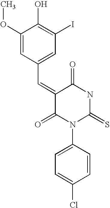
C1(OC)=CC(C=C2C(=O)N(C3=CC=C(Cl)C=C3)C(=S)NC2=O)=CC(I)=C1O
